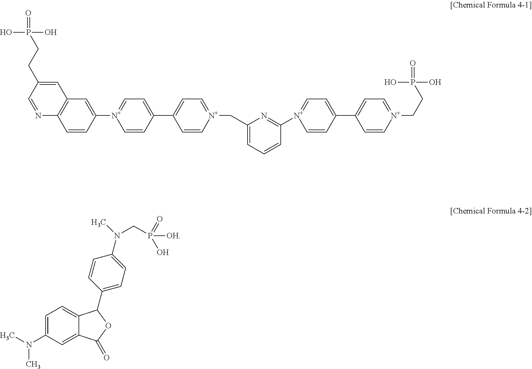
C1=CC([N+]2=CC=C(C3=CC=[N+](CC4=CC=CC([N+]5=CC=C(C6=CC=[N+](CCP(=O)(O)O)C=C6)C=C5)=N4)C=C3)C=C2)=CC2=C1N=CC(CCP(=O)(O)O)=C2.C1=C(N(C)C)C=C2C(=C1)C(C1=CC=C(N(C)CP([OH])(O)=O)C=C1)OC2=O
